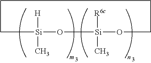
C[Si](O[Si](OC)([R6c])C)([H])C
